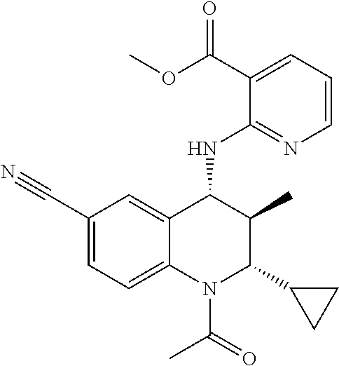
C1(C#N)=CC=C2C(=C1)C(NC1=NC=CC=C1C(OC)=O)C(C)C(C1CC1)N2C(=O)C
